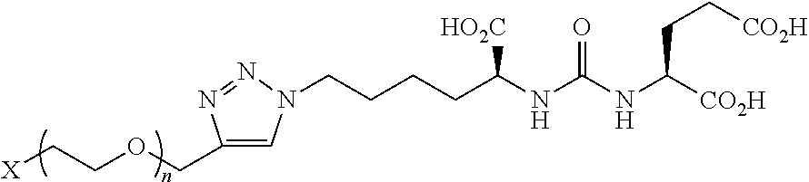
C1(COCC[X])=CN(CCCCC(NC(NC([CO2H])CC[CO2H])=O)[HO2C])N=N1
